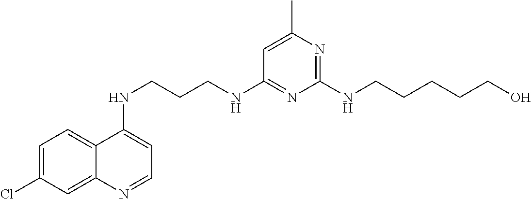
C12=CC=C(Cl)C=C1N=CC=C2NCCCNC1=NC(NCCCCCO)=NC(C)=C1
